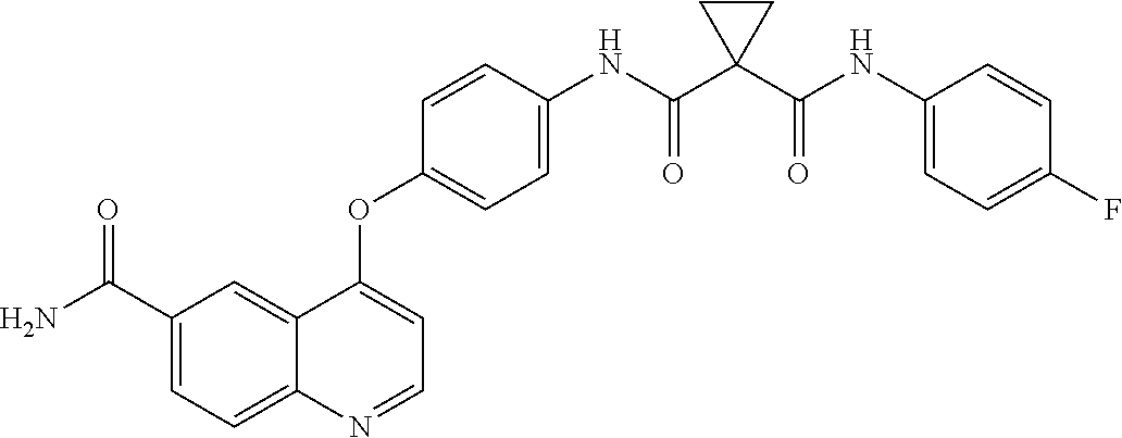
C12=CC(C(N)=O)=CC=C1N=CC=C2OC1=CC=C(NC(C2(C(NC3=CC=C(F)C=C3)=O)CC2)=O)C=C1
